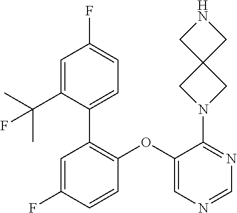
C1=NC=C(OC2=C(C3=CC=C(F)C=C3C(C)(F)C)C=C(F)C=C2)C(N2CC3(C2)CNC3)=N1
